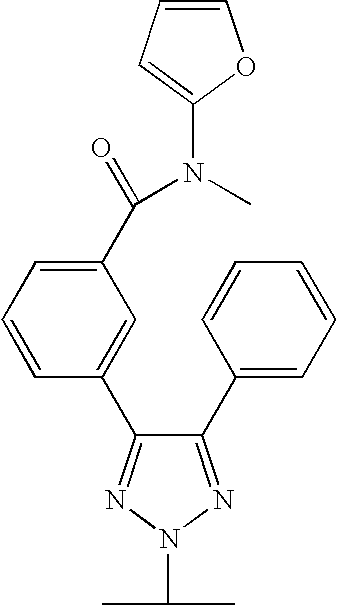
C1(C2=CC=CC=C2)=NN(C(C)C)N=C1C1=CC(C(=O)N(C)C2=CC=CO2)=CC=C1
